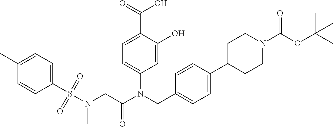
C1=C(O)C(C(=O)O)=CC=C1N(CC1=CC=C(C2CCN(C(OC(C)(C)C)=O)CC2)C=C1)C(CN(S(C1=CC=C(C)C=C1)(=O)=O)C)=O
